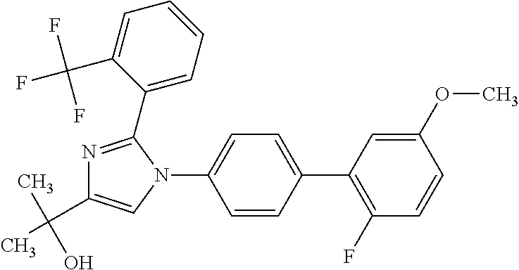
C1=CC(C2=C(F)C=CC(OC)=C2)=CC=C1N1C(C2=CC=CC=C2C(F)(F)F)=NC(C(C)(O)C)=C1
